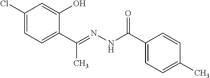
C1(Cl)=CC=C(C(=NNC(C2=CC=C(C)C=C2)=O)C)C(O)=C1
